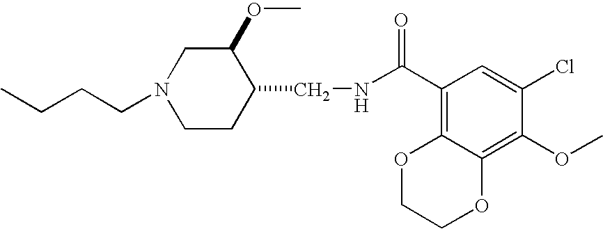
CCCCN1CCC(CNC(C2=C3C(=C(OC)C(Cl)=C2)OCCO3)=O)C(OC)C1
